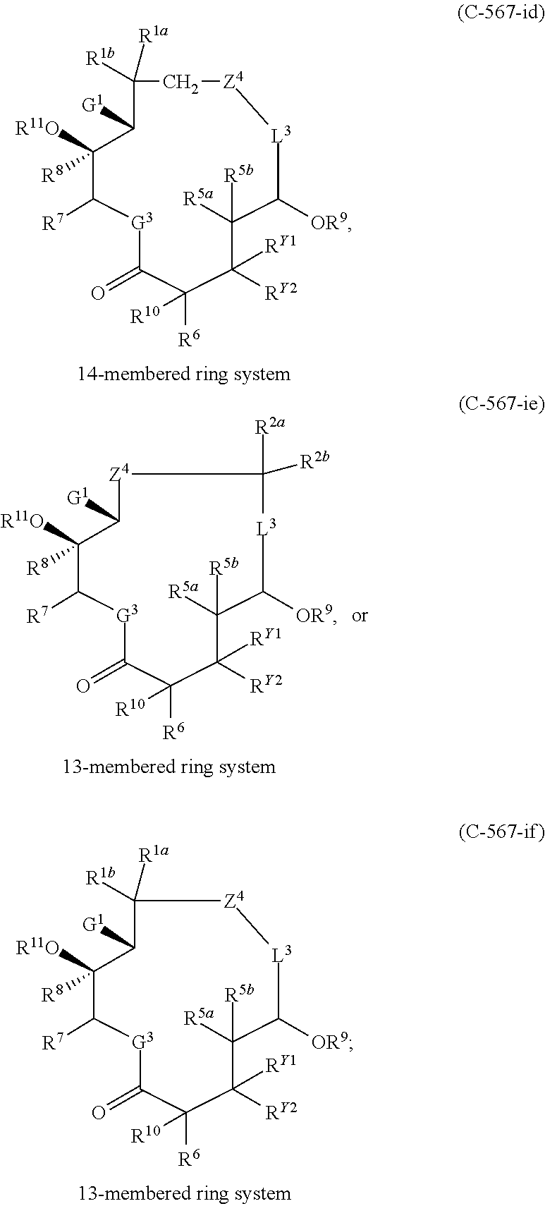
[G3]1C(=O)C([R6])([R10])C([RY1])([RY2])C([R5b])([R5a])C([OR9])[L3][Z4]CC([R1a])([R1b])C([G1])C([R8])([R11O])C1[R7].[G3]1C(=O)C([R6])([R10])C([RY1])([RY2])C([R5b])([R5a])C([OR9])[L3][Z4]C([R1a])([R1b])C([G1])C([R8])([R11O])C1[R7].[G3]1C(=O)C([R6])([R10])C([RY1])([RY2])C([R5b])([R5a])C([OR9])[L3]C([R2a])([R2b])[Z4]C([G1])C([R8])([R11O])C1[R7]
